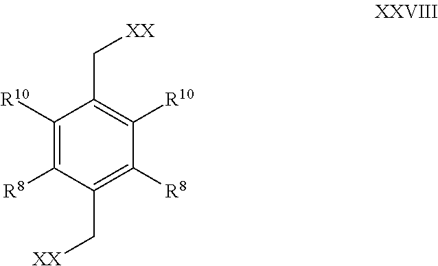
C1([R10])=C([R8])C(C[XX])=C([R8])C([R10])=C1C[XX]
